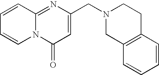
N12C(=NC(CN3CC4=C(CC3)C=CC=C4)=CC1=O)C=CC=C2
